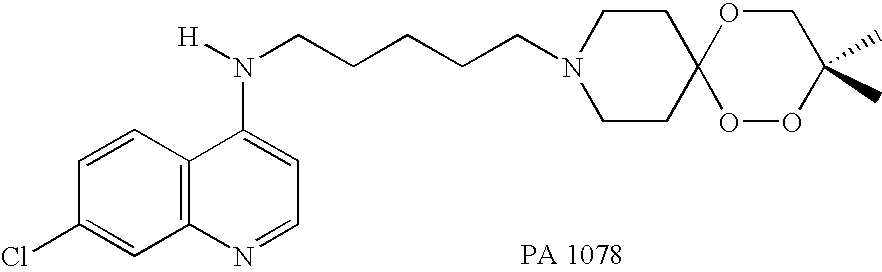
C1=CC2=C(C=C1Cl)N=CC=C2N(CCCCCN1CCC2(CC1)OOC(C)(C)CO2)[H]
